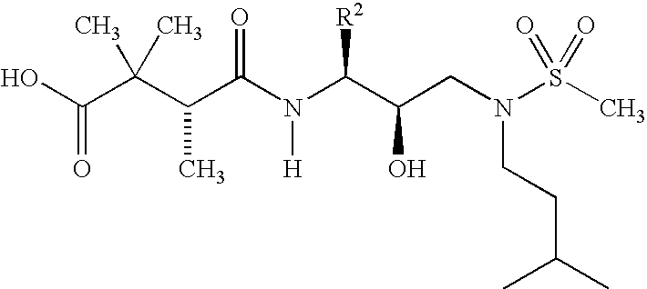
OC(C(C(C(N(C([R2])C(CN(S(C)(=O)=O)CCC(C)C)O)[H])=O)C)(C)C)=O
